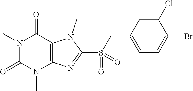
N1(C)C(=O)N(C)C2=C(C1=O)N(C)C(S(=O)(CC1=CC=C(Br)C(Cl)=C1)=O)=N2
